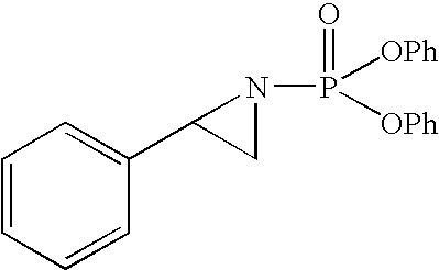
C1=CC=CC(C2CN2P([OPh])([OPh])=O)=C1
